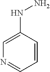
C1=C(NN)C=CC=N1
